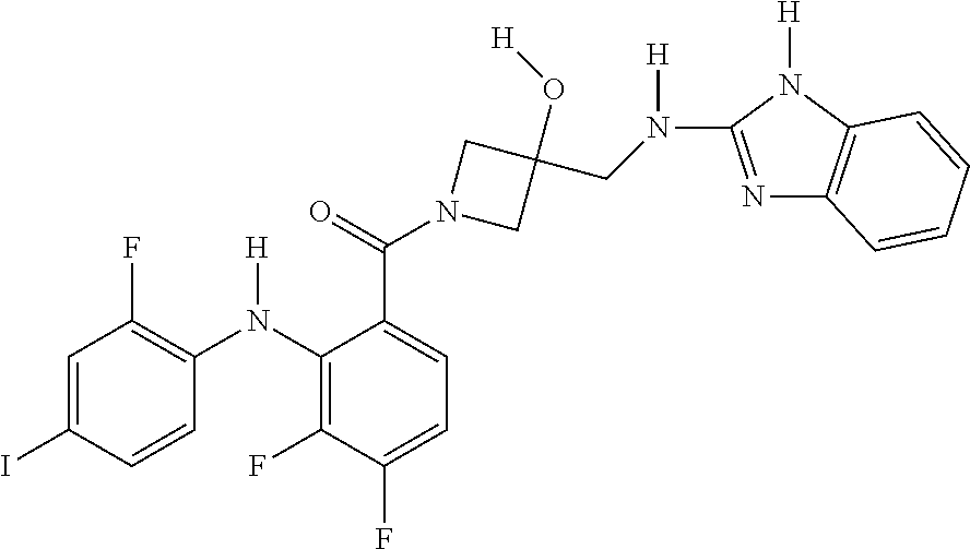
C1=C(I)C=CC(N(C2=C(F)C(F)=CC=C2C(N2CC(O[H])(CN([H])C3=NC4=C(N3[H])C=CC=C4)C2)=O)[H])=C1F
